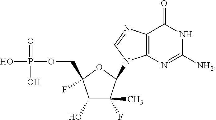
C1(O)C(F)(C)C(N2C3=C(C(=O)NC([NH2])=N3)N=C2)OC1(COP(O)(=O)O)F
